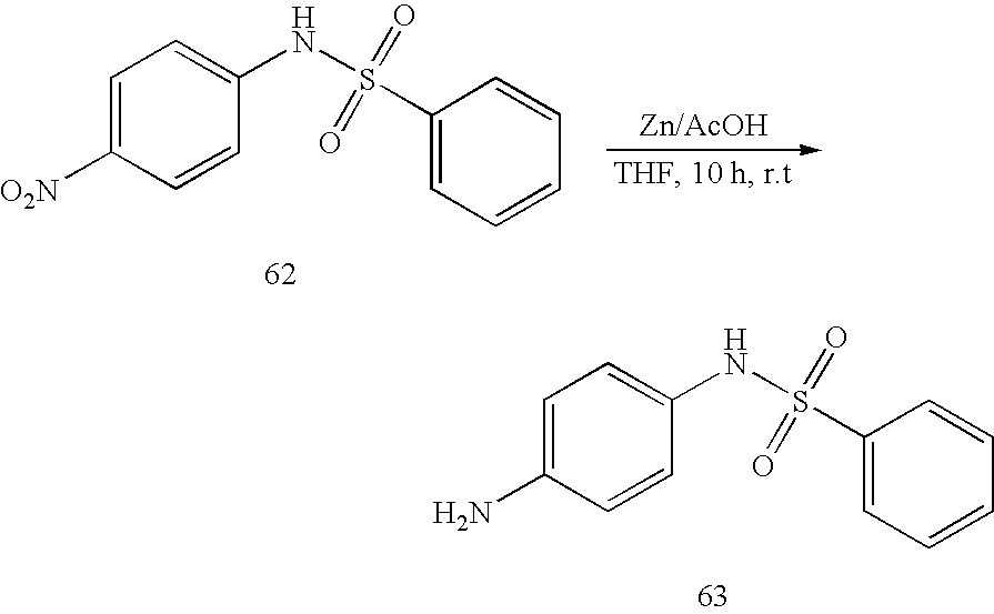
C1=C([O2N])C=CC(NS(C2=CC=CC=C2)(=O)=O)=C1.C1=C(N)C=CC(NS(C2=CC=CC=C2)(=O)=O)=C1
